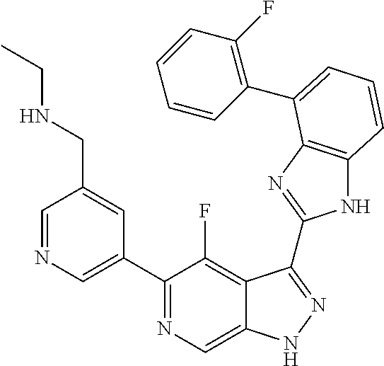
C1=NC=C(C2=NC=C3C(=C2F)C(C2=NC4=C(N2)C=CC=C4C2=C(F)C=CC=C2)=NN3)C=C1CNCC
